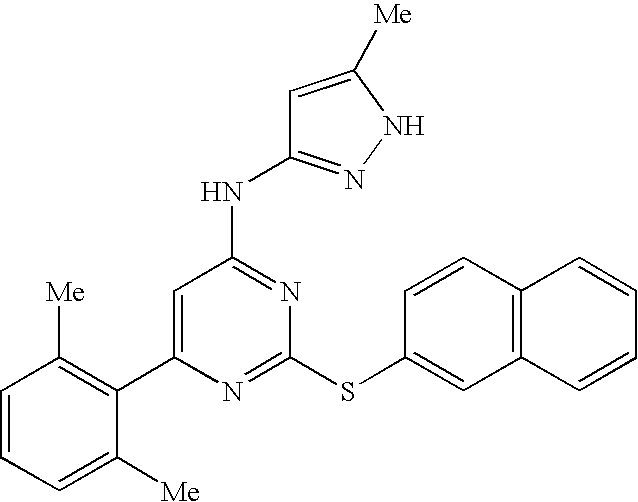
C1(C2=C([Me])C=CC=C2[Me])=CC(NC2=NNC([Me])=C2)=NC(SC2=CC3=C(C=C2)C=CC=C3)=N1
